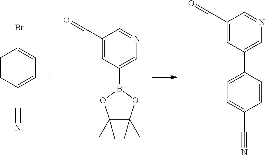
BrC1=CC=C(C#N)C=C1.C1(C=O)=CC(B2OC(C)(C)C(C)(C)O2)=CN=C1.C1(C=O)=CC(C2=CC=C(C#N)C=C2)=CN=C1
